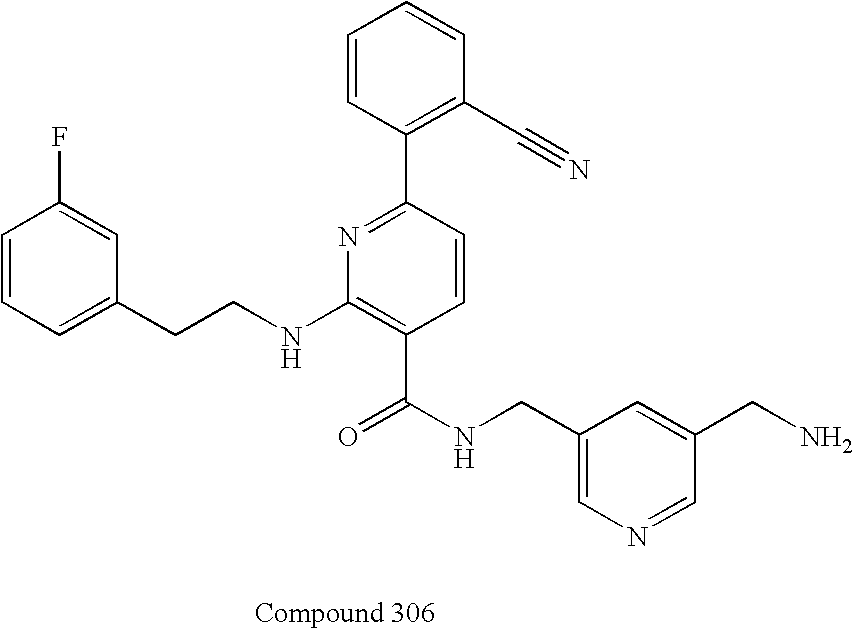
C1(CN)=CC(CNC(=O)C2=C(NCCC3=CC=CC(F)=C3)N=C(C3=C(C#N)C=CC=C3)C=C2)=CN=C1
